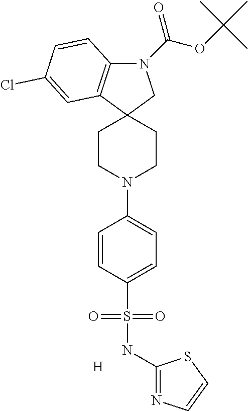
N1(C(OC(C)(C)C)=O)C2=C(C3(C1)CCN(C1=CC=C(S(NC4=NC=CS4)(=O)=O)C=C1)CC3)C=C(Cl)C=C2.[H]
